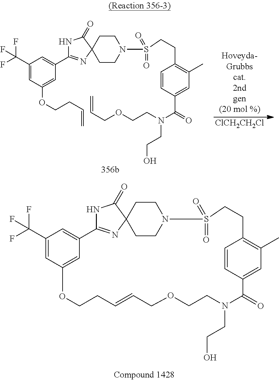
[ClCH2CH2Cl].C1(C(F)(F)F)=CC(OCCC=C)=CC(C2=NC3(CCN(S(=O)(=O)CCC4=C(C)C=C(C(N(CCOCC=C)CCO)=O)C=C4)CC3)C(=O)N2)=C1.C1(C(F)(F)F)=CC2=CC(=C1)C1=NC3(CCN(CC3)S(=O)(=O)CCC3=C(C)C=C(C=C3)C(=O)N(CCO)CCOCC=CCCO2)C(=O)N1
